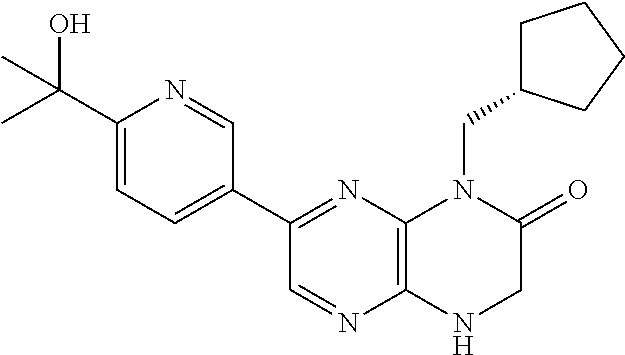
C12=C(N=C(C3=CC=C(C(O)(C)C)N=C3)C=N1)N(CC1CCCC1)C(=O)CN2
